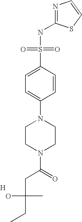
N1=C(NS(=O)(=O)C2=CC=C(N3CCN(C(CC(C)(O)CC)=O)CC3)C=C2)SC=C1.[H]
